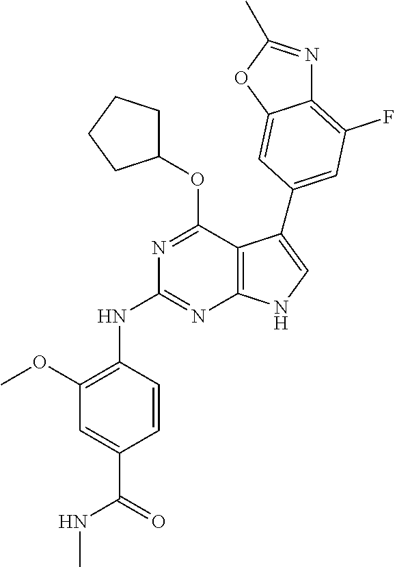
N1=C(OC2CCCC2)C2=C(N=C1NC1=C(OC)C=C(C(NC)=O)C=C1)NC=C2C1=CC(F)=C2N=C(C)OC2=C1
